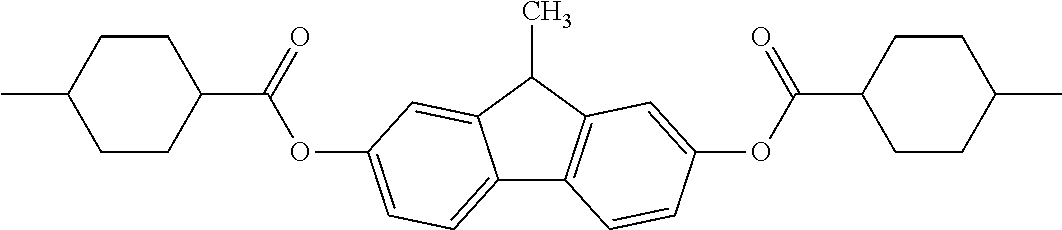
C12=CC=C(OC(C3CCC(C)CC3)=O)C=C1C(C)C1=C2C=CC(OC(C2CCC(C)CC2)=O)=C1
